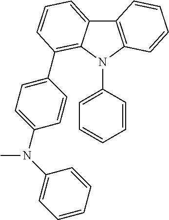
C1=CC=CC(N(C2=CC=C(C3=C4C(=CC=C3)C3=C(N4C4=CC=CC=C4)C=CC=C3)C=C2)C)=C1
